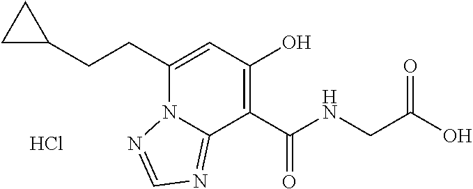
C1(CCC2=CC(O)=C(C(NCC(O)=O)=O)C3=NC=NN23)CC1.Cl
